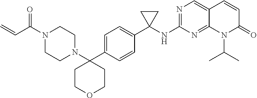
C(C(N1CCN(C2(C3=CC=C(C4(NC5=NC=C6C(=N5)N(C(C)C)C(=O)C=C6)CC4)C=C3)CCOCC2)CC1)=O)=C
